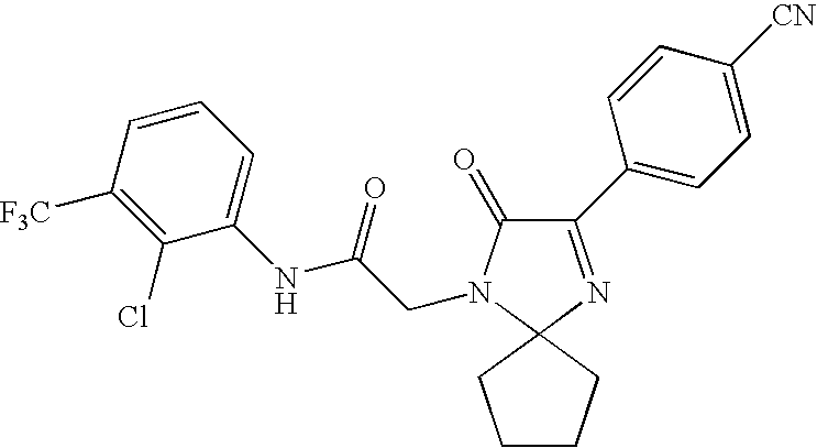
C1(=O)N(CC(NC2=CC=CC([F3C])=C2Cl)=O)C2(N=C1C1=CC=C([CN])C=C1)CCCC2
